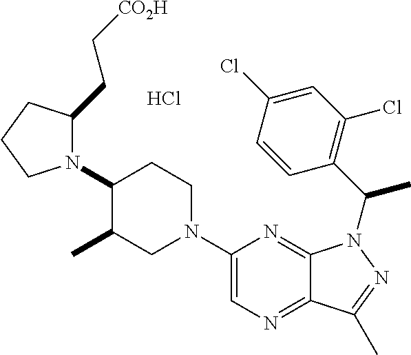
N1(C2C(C)CN(C3=CN=C4C(=N3)N(C(C3=C(Cl)C=C(Cl)C=C3)C)N=C4C)CC2)C(CC[CO2H])CCC1.Cl
